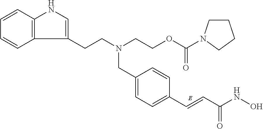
C1(CN(CCC2=CNC3=C2C=CC=C3)CCOC(=O)N2CCCC2)=CC=C(C=CC(NO)=O)C=C1
